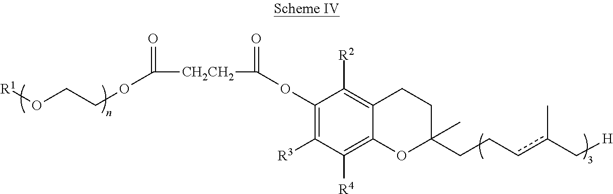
[R1]OCCOC([CH2CH2]C(OC1=C([R3])C([R4])=C2C(=C1[R2])CCC(CCcc(C[H])C)(C)O2)=O)=O
